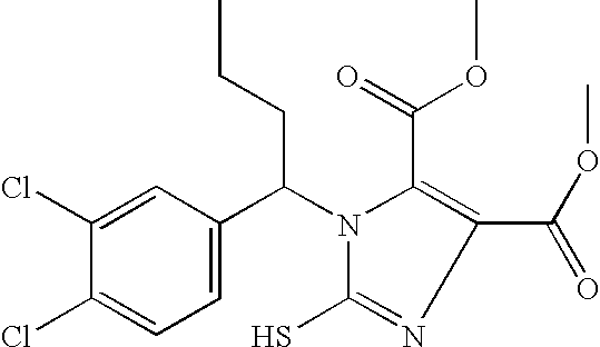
C1(Cl)=CC(C(N2C(C(=O)OC)=C(C(OC)=O)N=C2S)CCC)=CC=C1Cl
